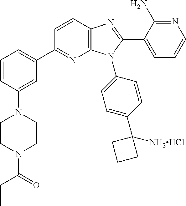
C1=CC(N2CCN(C(CC)=O)CC2)=CC(C2=NC3=C(C=C2)N=C(C2=CC=CN=C2N)N3C2=CC=C(C3([NH2HCl])CCC3)C=C2)=C1
